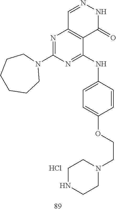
C1=NNC(=O)C2=C1N=C(N1CCCCCC1)N=C2NC1=CC=C(OCCN2CCNCC2)C=C1.Cl
